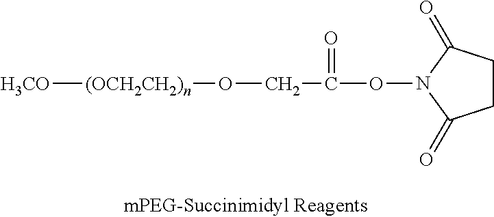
[H3CO][(OCH2CH2)n]OCC(=O)ON1C(=O)CCC1=O
